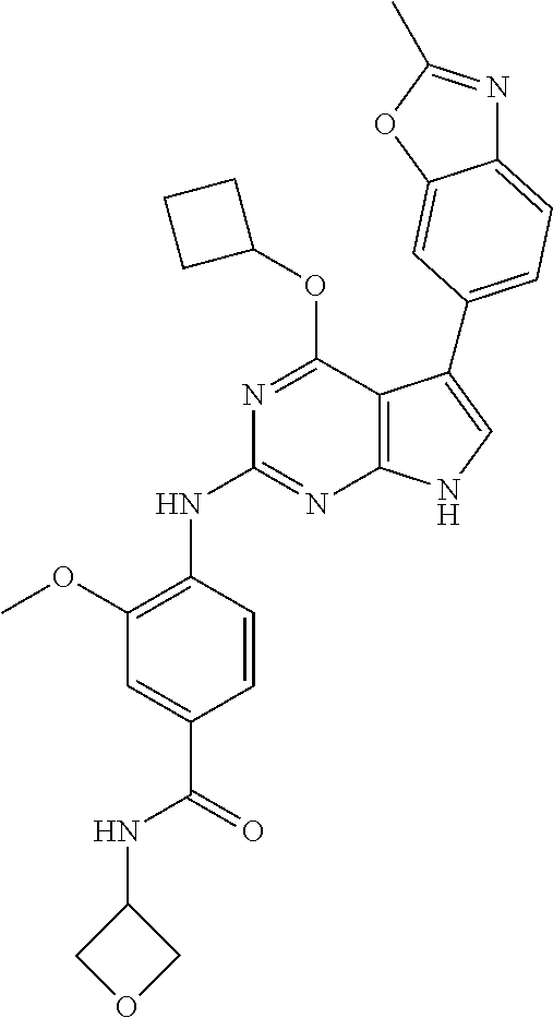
N1=C(OC2CCC2)C2=C(N=C1NC1=C(OC)C=C(C(NC3COC3)=O)C=C1)NC=C2C1=CC=C2N=C(C)OC2=C1
